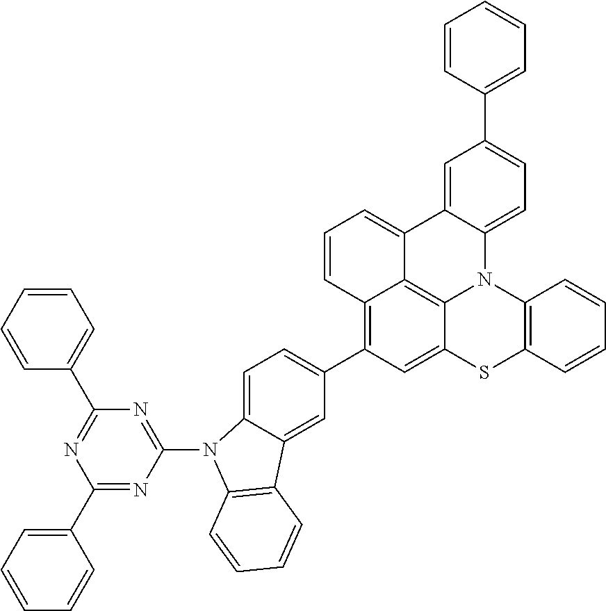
C12=C(C3=CC=C4C(=C3)C3=C(N4C4=NC(C5=CC=CC=C5)=NC(C5=CC=CC=C5)=N4)C=CC=C3)C=C3C4=C1C(=CC=C2)C1=CC(C2=CC=CC=C2)=CC=C1N4C1=C(S3)C=CC=C1
